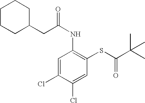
C(NC1=C(SC(C(C)(C)C)=O)C=C(Cl)C(Cl)=C1)(=O)CC1CCCCC1
